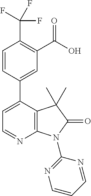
C1=CC(C2=CC=NC3=C2C(C)(C)C(=O)N3C2=NC=CC=N2)=CC(C(O)=O)=C1C(F)(F)F
